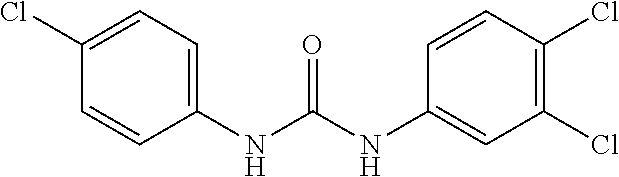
C1(NC(NC2=CC(Cl)=C(Cl)C=C2)=O)=CC=C(Cl)C=C1
